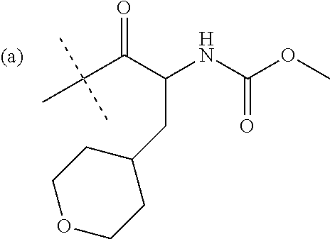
CC(C(=O)C(NC(OC)=O)CC1CCOCC1)(C)C
